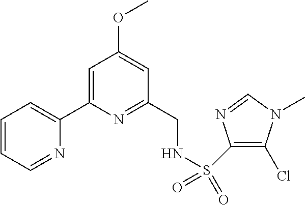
C1=CC=NC(C2=CC(OC)=CC(CNS(=O)(=O)C3=C(Cl)N(C)C=N3)=N2)=C1
